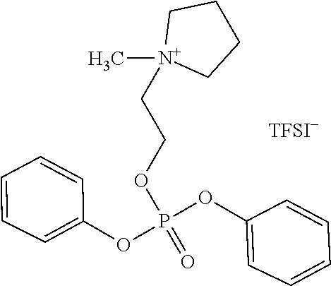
[N+]1(CCOP(OC2=CC=CC=C2)(OC2=CC=CC=C2)=O)(C)CCCC1.[TFSI-]
